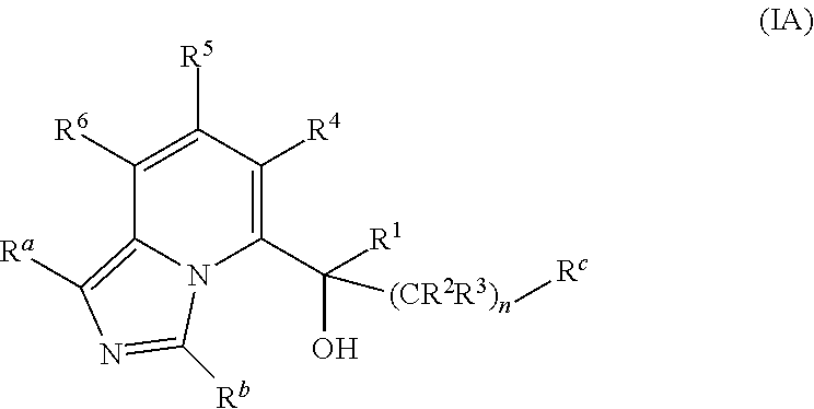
C1([R6])=C([R5])C([R4])=C(C([R1])(O)[(CR2R3)n][Rc])N2C1=C([Ra])N=C2[Rb]
